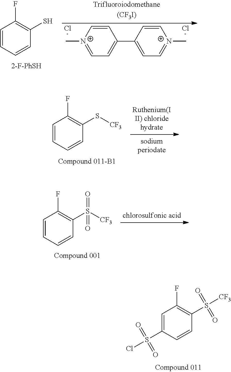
C1(C2=CC=[N+](C)C=C2)=CC=[N+](C)C=C1.Cl.Cl.C1=CC=CC(S)=C1F.C1=CC=CC(S[CF3])=C1F.C1=CC=CC(S([CF3])(=O)=O)=C1F.C1=C(S(=O)(=O)Cl)C=CC(S([CF3])(=O)=O)=C1F
